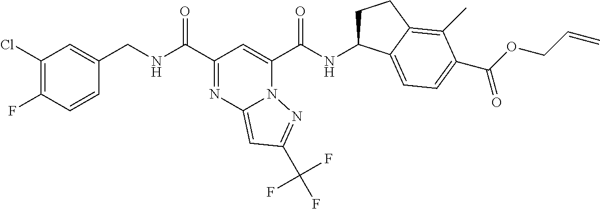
C1(Cl)=C(F)C=CC(CNC(C2=NC3=CC(C(F)(F)F)=NN3C(C(NC3CCC4=C(C)C(C(OCC=C)=O)=CC=C34)=O)=C2)=O)=C1
